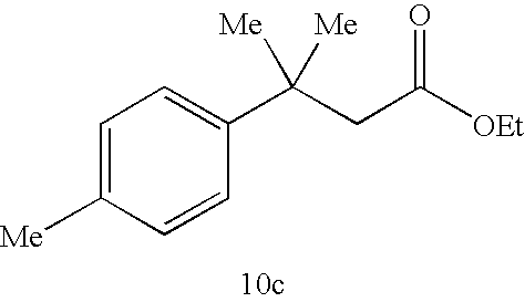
C1=C([Me])C=CC(C(CC([OEt])=O)([Me])[Me])=C1
